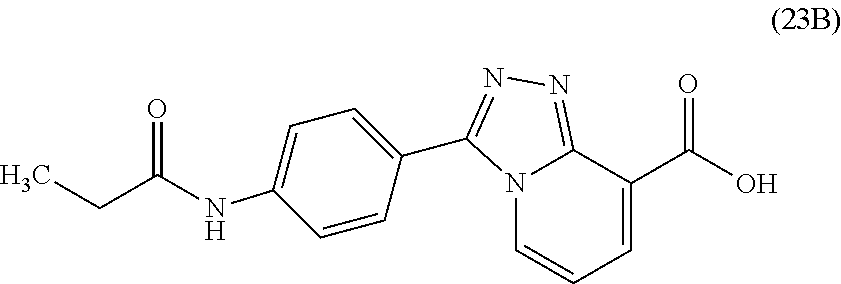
N12C=CC=C(C(O)=O)C1=NN=C2C1=CC=C(NC(CC)=O)C=C1
